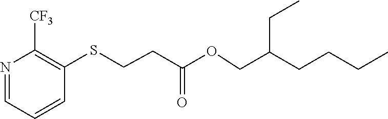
C1=CC(SCCC(OCC(CCCC)CC)=O)=C([CF3])N=C1
